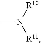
CN([R10])[R11]
